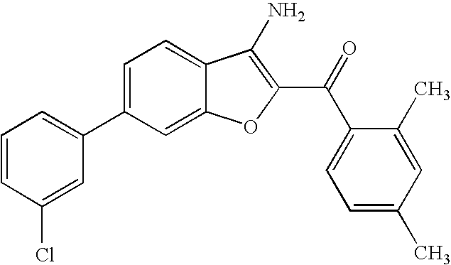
C1=CC(Cl)=CC(C2=CC=C3C(=C2)OC(C(C2=CC=C(C)C=C2C)=O)=C3N)=C1
